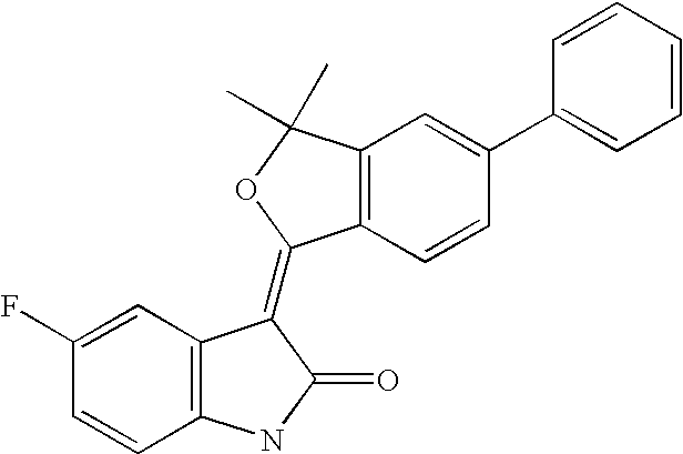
C12=C(C=CC(C3=CC=CC=C3)=C1)C(=C1C3=C(C=CC(F)=C3)NC1=O)OC2(C)C
